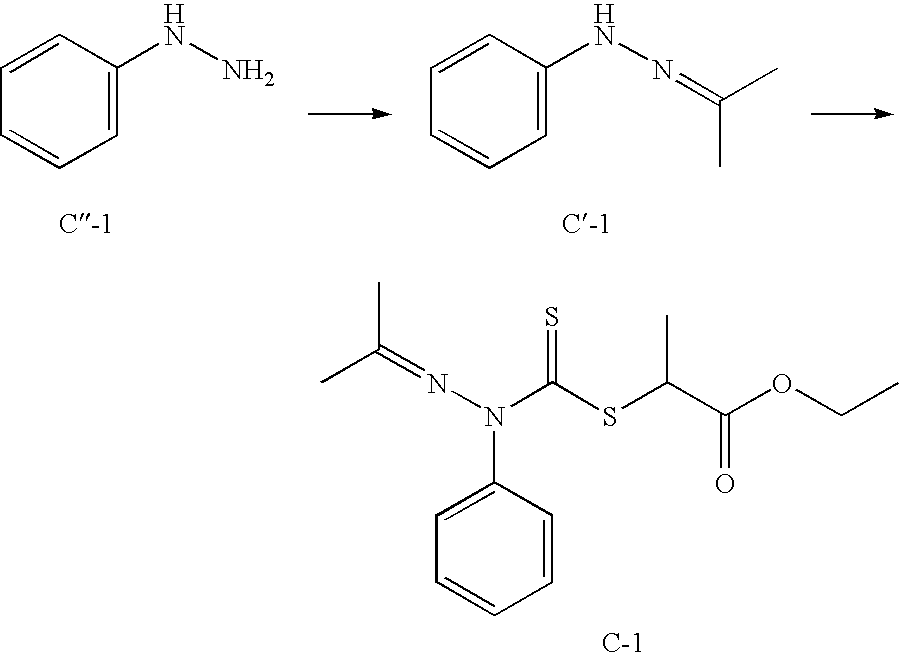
C1=C(NN)C=CC=C1.C1=C(NN=C(C)C)C=CC=C1.C1=CC(N(N=C(C)C)C(SC(C(OCC)=O)C)=S)=CC=C1
